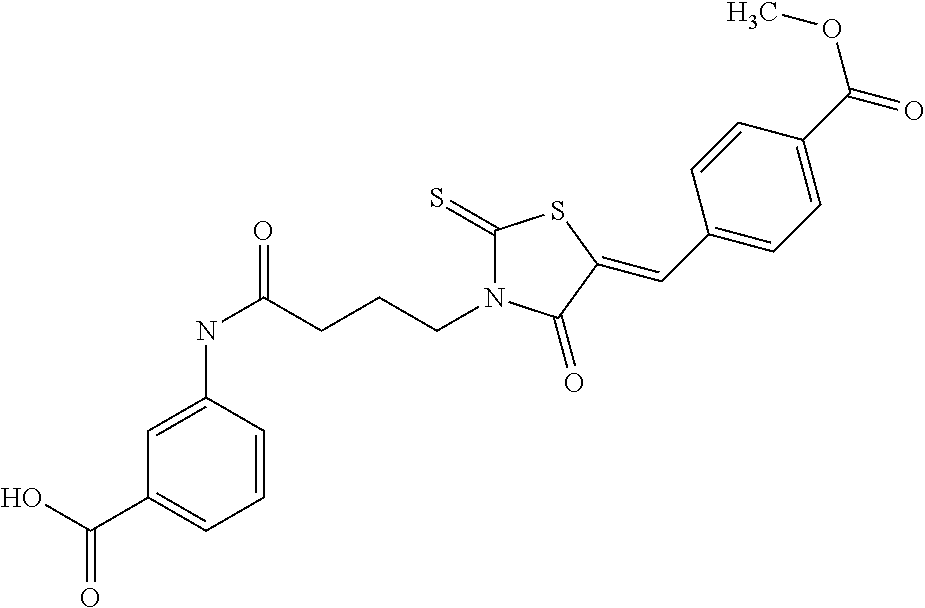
OC(C1=CC=CC(NC(=O)CCCN2C(=S)SC(=CC3=CC=C(C(OC)=O)C=C3)C2=O)=C1)=O
